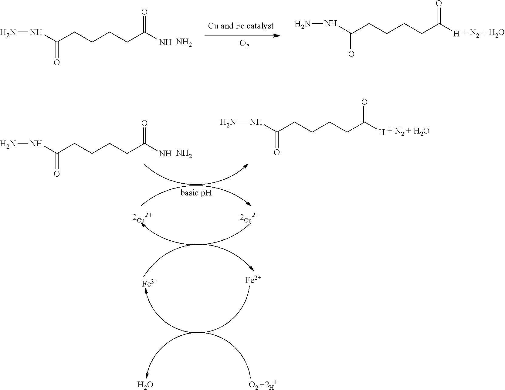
N(C(CCCCC(N)=O)=O)N.N.[O2].N(C(CCCCC(N)=O)=O)N.N.N(C(CCCCC([H])=O)=O)N.N(C(CCCCC([H])=O)=O)N.[Fe].[Fe].O.[O2]
